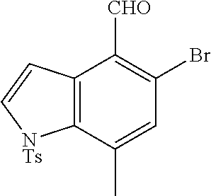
C12=C(C(C)=CC(Br)=C1[CHO])[NTs]C=C2
